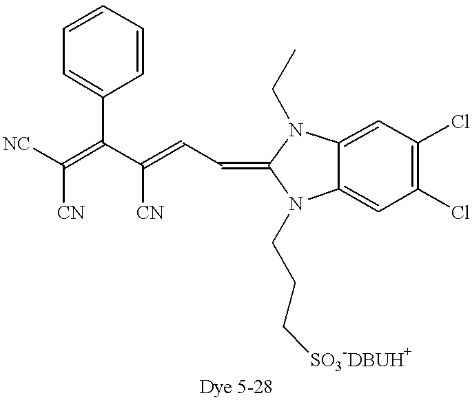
[NC]C(=C(C(=CC=C1N(CCC[SO3-DBUH+])C2=CC(Cl)=C(Cl)C=C2N1CC)[CN])C1=CC=CC=C1)[CN]
